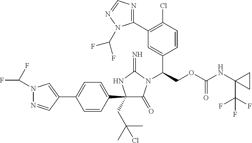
C1(C2=CC=C(C3(CC(C)(C)Cl)C(=O)N(C(COC(NC4(C(F)(F)F)CC4)=O)C4=CC(C5=NC=NN5C(F)F)=C(Cl)C=C4)C(=N)N3)C=C2)=CN(C(F)F)N=C1
